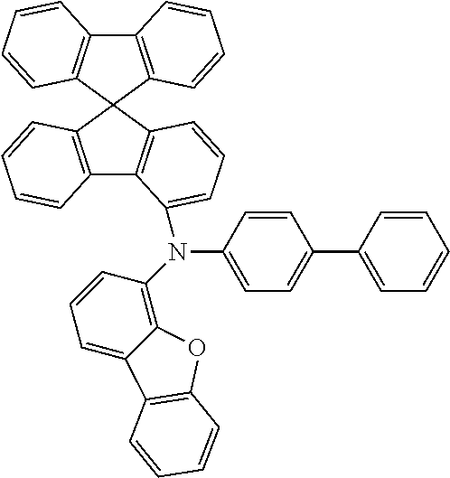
C12=C(C3(C4=C1C=CC=C4)C1=C(C4=C3C=CC=C4N(C3=CC=C(C4=CC=CC=C4)C=C3)C3=C4C(=CC=C3)C3=C(O4)C=CC=C3)C=CC=C1)C=CC=C2
